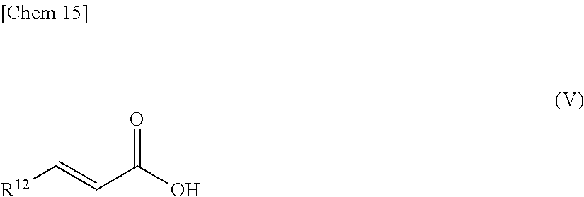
[R12]C=CC(O)=O
